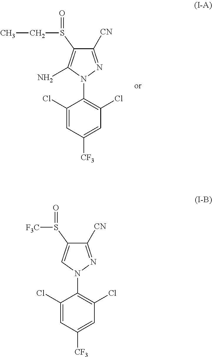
C1(Cl)=CC([CF3])=CC(Cl)=C1N1N=C([CN])C(S(CC)=O)=C1N.C1(Cl)=CC([CF3])=CC(Cl)=C1N1N=C([CN])C(S([F3C])=O)=C1
